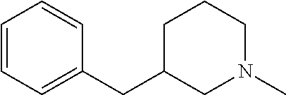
C1=CC=C(CC2CN(C)CCC2)C=C1
